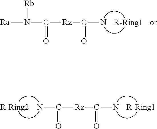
[Ra]N([Rb])C(=O)[Rz]C(=O)N.[R-Ring1].C(=O)([Rz]C(=O)N)N.[R-Ring2].[R-Ring1]
